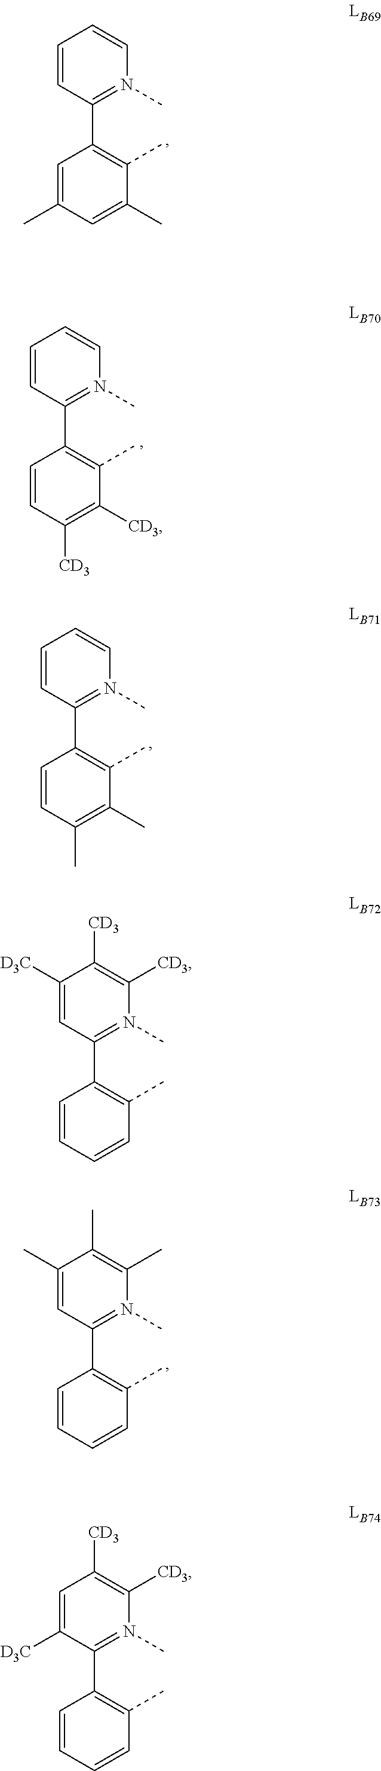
C1=CC(C2=C(C)C(C)=CC(C)=C2)=N(C)C=C1.C1=CC(C2=C(C)C(C)=C(C)C=C2)=N(C)C=C1.C1([D3C])=CC(C2=C(C)C=CC=C2)=N(C)C([CD3])=C1[CD3].C1(C)=CC(C2=C(C)C=CC=C2)=N(C)C(C)=C1C.C1=CC(C2=C(C)C([CD3])=C([CD3])C=C2)=N(C)C=C1.C1=C([D3C])C(C2=C(C)C=CC=C2)=N(C)C([CD3])=C1[CD3]
